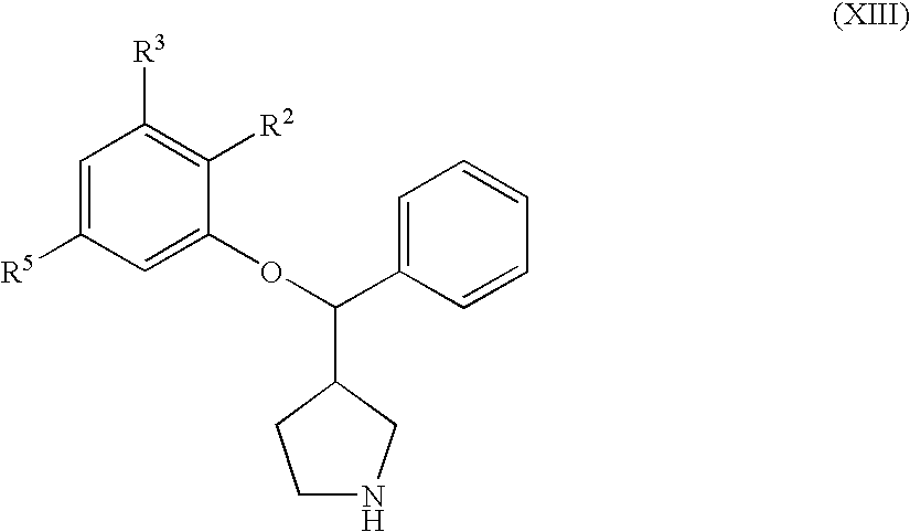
C1=C([R5])C=C(OC(C2CCNC2)C2=CC=CC=C2)C([R2])=C1[R3]
